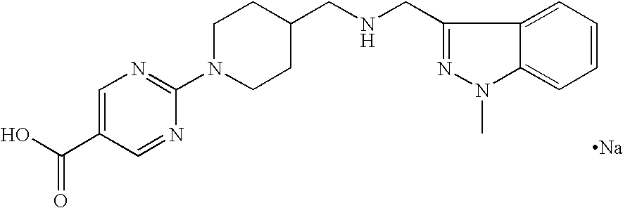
OC(C1=CN=C(N2CCC(CNCC3=NN(C)C4=CC=CC=C34)CC2)N=C1)=O.[Na]
